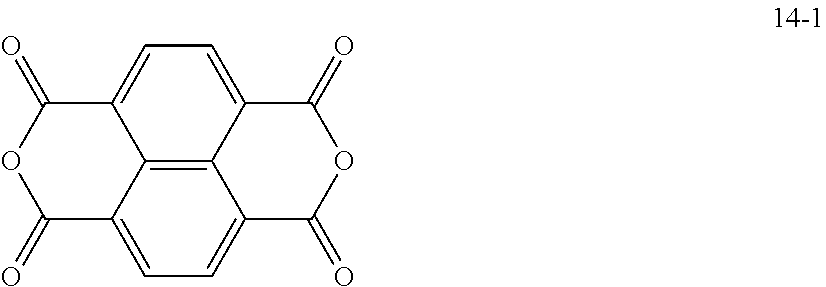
C12=C3C4=CC=C1C(=O)OC(=O)C2=CC=C3C(=O)OC4=O
